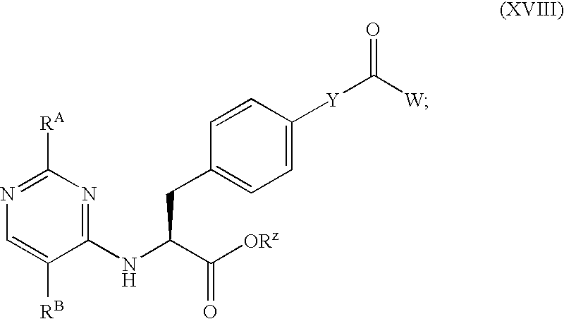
C1(NC(C([ORz])=O)CC2=CC=C([Y]C(=O)[W])C=C2)=NC([RA])=NC=C1[RB]
